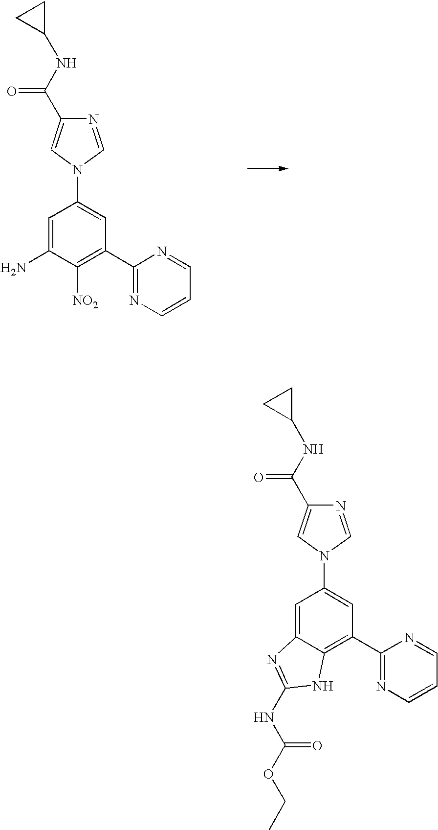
C1=C(N)C([NO2])=C(C2=NC=CC=N2)C=C1N1C=C(C(NC2CC2)=O)N=C1.C1=C2C(=C(C3=NC=CC=N3)C=C1N1C=C(C(NC3CC3)=O)N=C1)NC(NC(OCC)=O)=N2
